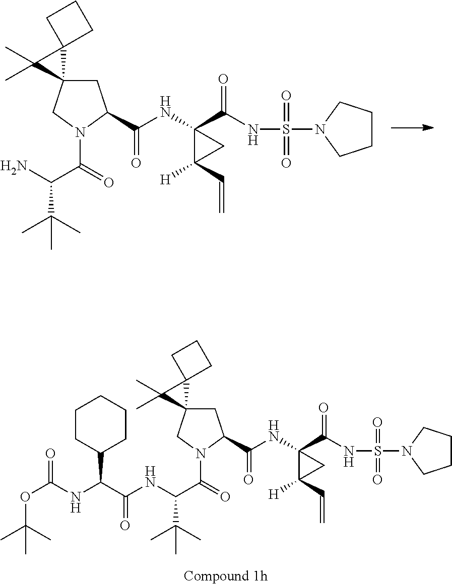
NC(C(=O)N1CC2(CC1C(=O)NC1(C(=O)NS(=O)(=O)N3CCCC3)C([H])(C=C)C1)C1(C2(C)C)CCC1)C(C)(C)C.C(C(NC(C(=O)N1CC2(CC1C(=O)NC1(C(=O)NS(=O)(=O)N3CCCC3)C([H])(C=C)C1)C1(C2(C)C)CCC1)C(C)(C)C)=O)(C1CCCCC1)NC(=O)OC(C)(C)C
